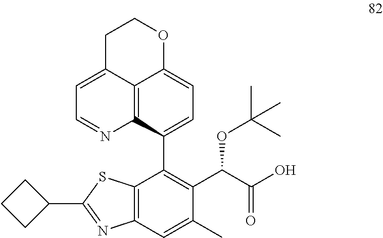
C12=C3C(C4=C(C(C(O)=O)OC(C)(C)C)C(C)=CC5=C4SC(C4CCC4)=N5)=CC=C1OCCC2=CC=N3
